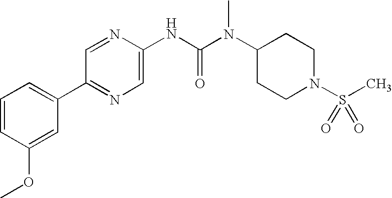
C1=CC(OC)=CC(C2=NC=C(NC(N(C3CCN(S(C)(=O)=O)CC3)C)=O)N=C2)=C1
